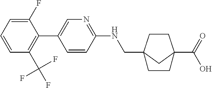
C1(F)=CC=CC(C(F)(F)F)=C1C1=CN=C(NCC23CCC(C(=O)O)(C2)CC3)C=C1
